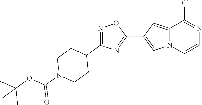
C12=CC(C3=NC(C4CCN(C(OC(C)(C)C)=O)CC4)=NO3)=CN1C=CN=C2Cl
